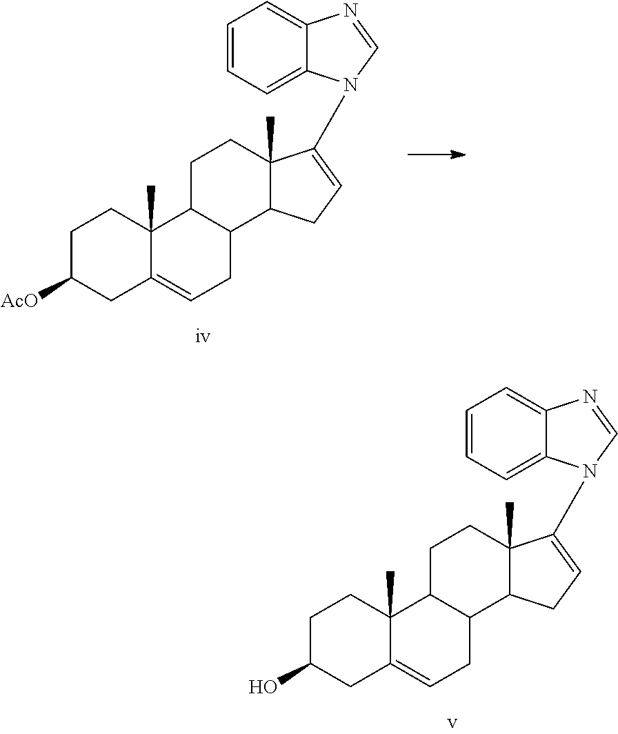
C12(C)C(=CCC3C1CCC1(C)C3CC=C1N1C3=CC=CC=C3N=C1)CC([AcO])CC2.C12(C)C(=CCC3C1CCC1(C)C3CC=C1N1C3=CC=CC=C3N=C1)CC(O)CC2
